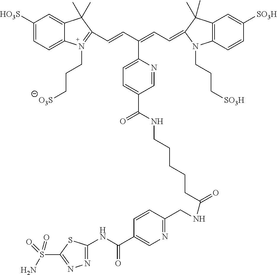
C(=CC(=CC=C1C(C)(C)C2=C(N1CCC[SO3H])C=CC([SO3H])=C2)C1=CC=C(C(NCCCCCC(=O)NCC2=NC=C(C(NC3=NN=C(S(N)(=O)=O)S3)=O)C=C2)=O)C=N1)C1=[N+](CCC[O3S])C2=CC=C([HO3S])C=C2C1(C)C
